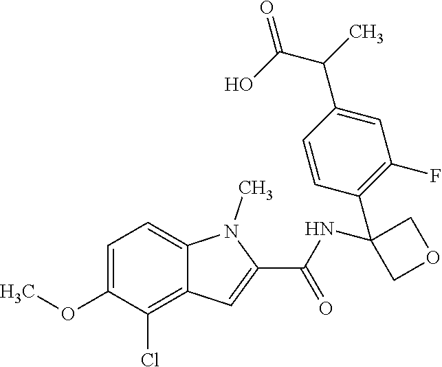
C1=C(OC)C(Cl)=C2C(=C1)N(C)C(C(=O)NC1(C3=C(F)C=C(C(C)C(O)=O)C=C3)COC1)=C2
